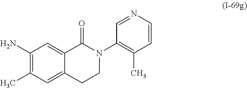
C1(N)=C(C)C=C2C(=C1)C(=O)N(C1=C(C)C=CN=C1)CC2
